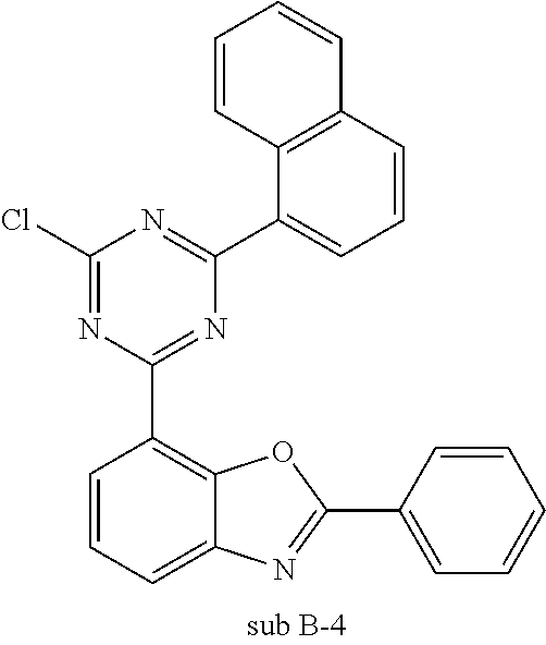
C1(Cl)=NC(C2=C3C(=CC=C2)N=C(C2=CC=CC=C2)O3)=NC(C2=CC=CC3=C2C=CC=C3)=N1
